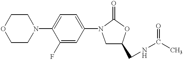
C1CN(C2=CC=C(N3CC(CNC(=O)C)OC3=O)C=C2F)CCO1
